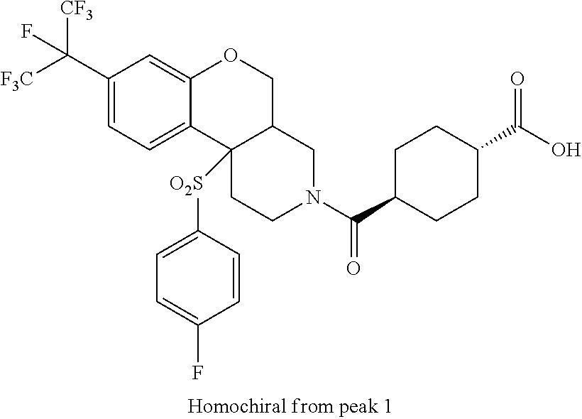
[F3C]C(C1=CC=C2C(=C1)OCC1C2([O2S]C2=CC=C(F)C=C2)CCN(C(C2CCC(C(O)=O)CC2)=O)C1)([CF3])F
